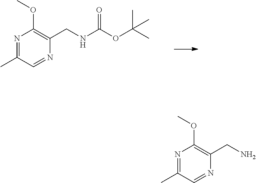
N1=C(C)C=NC(CNC(OC(C)(C)C)=O)=C1OC.N1=C(C)C=NC(CN)=C1OC
